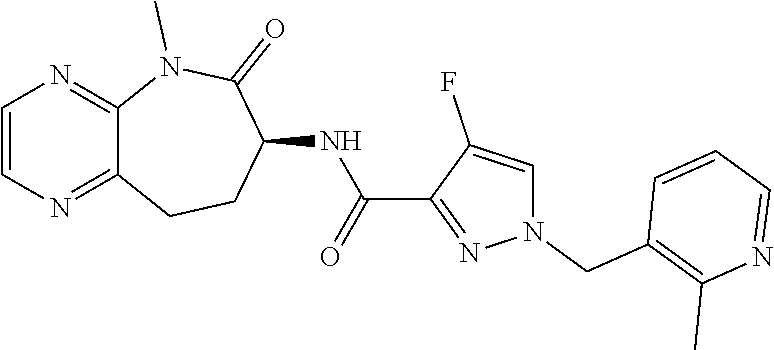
C12=NC=CN=C1N(C)C(=O)C(NC(C1=NN(CC3=C(C)N=CC=C3)C=C1F)=O)CC2
